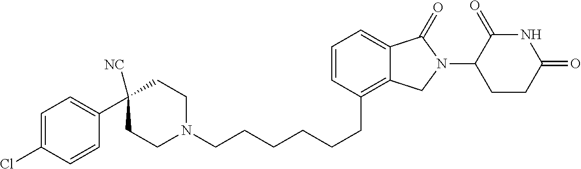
C(CCCCCC1=C2C(=CC=C1)C(=O)N(C1C(=O)NC(=O)CC1)C2)N1CCC(C2=CC=C(Cl)C=C2)([NC])CC1
